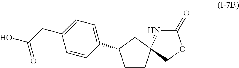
C1=CC(C2CCC3(C2)NC(=O)OC3)=CC=C1CC(O)=O
